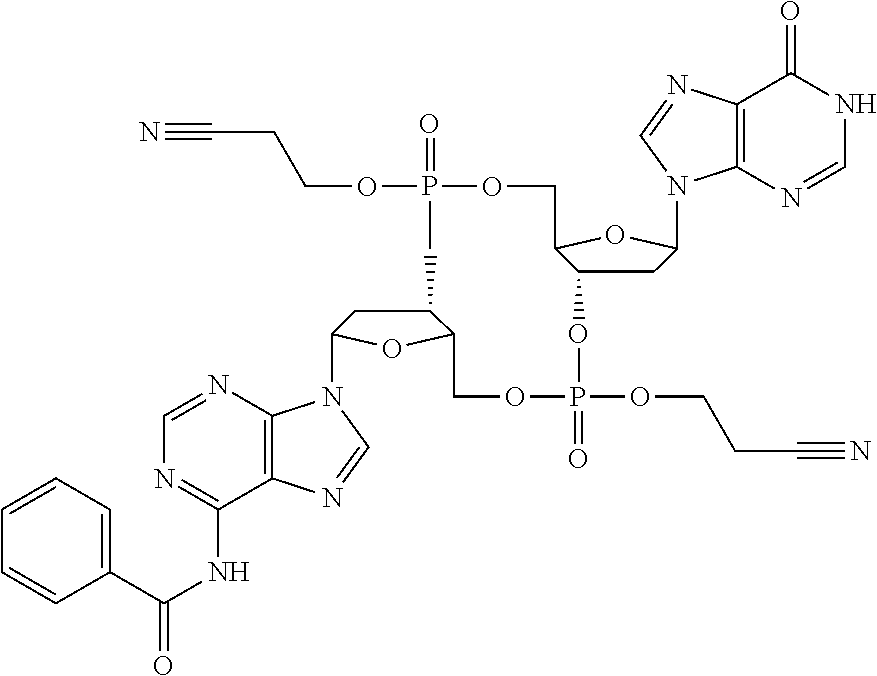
C1C2C(OC1N1C3=C(C(NC(C4=CC=CC=C4)=O)=NC=N3)N=C1)COP(=O)(OCCC#N)OC1CC(N3C4=C(C(=O)NC=N4)N=C3)OC1COP(OCCC#N)(=O)C2
